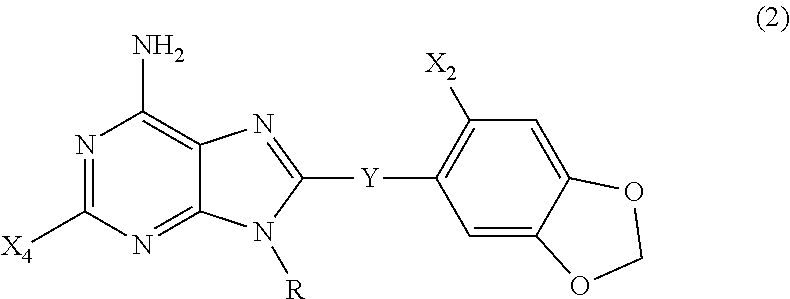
N1=C([X4])N=C2C(=C1N)N=C([Y]C1=C([X2])C=C3C(=C1)OCO3)N2[R]
